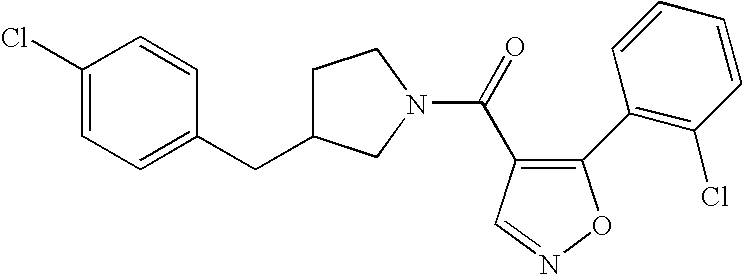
C(=O)(C1=C(C2=C(Cl)C=CC=C2)ON=C1)N1CC(CC2=CC=C(Cl)C=C2)CC1
